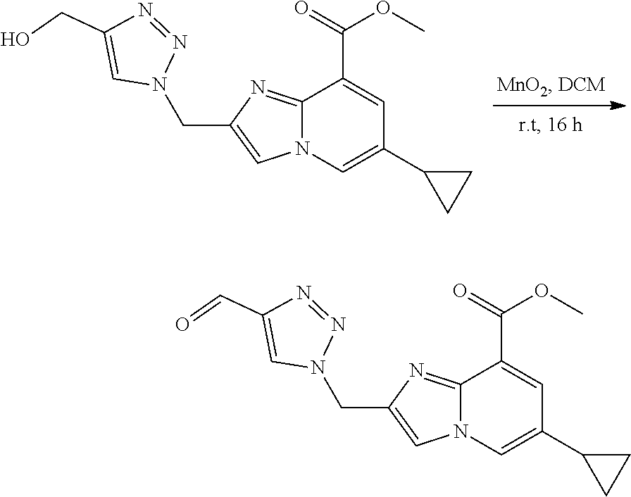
C1=C(CO)N=NN1CC1=CN2C(=N1)C(C(OC)=O)=CC(C1CC1)=C2.C1=C(C=O)N=NN1CC1=CN2C(=N1)C(C(OC)=O)=CC(C1CC1)=C2
